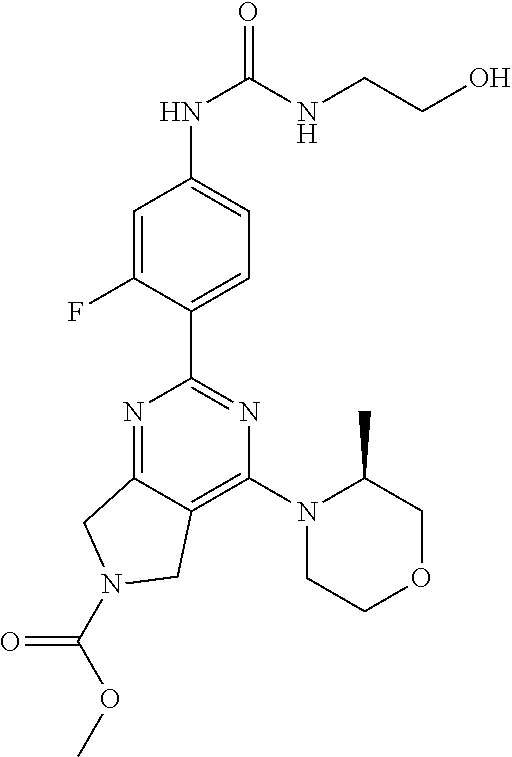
C1=C(F)C(C2=NC(N3CCOCC3C)=C3C(=N2)CN(C(=O)OC)C3)=CC=C1NC(NCCO)=O
